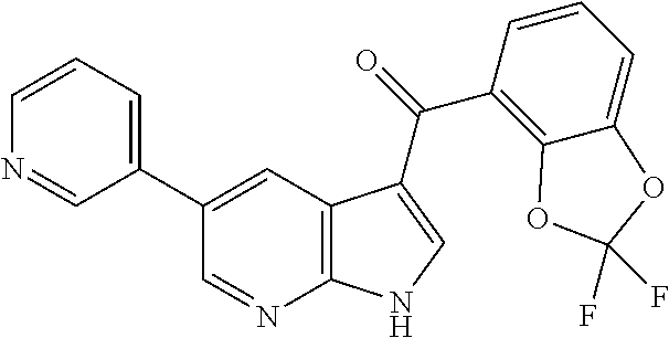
C1(C2=CC3=C(N=C2)NC=C3C(=O)C2=C3C(=CC=C2)OC(F)(F)O3)=CC=CN=C1
